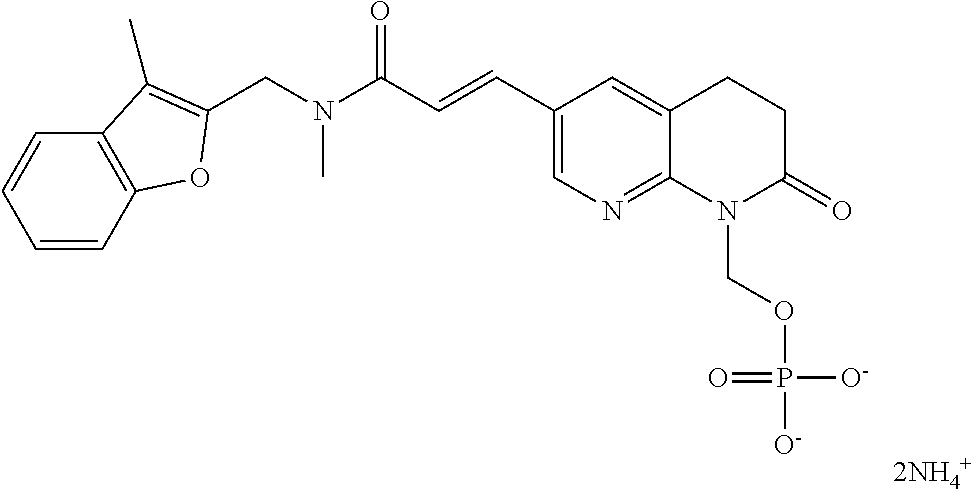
C1=CC2=C(C=C1)C(C)=C(CN(C(C=CC1=CN=C3C(=C1)CCC(=O)N3COP(=O)([O-])[O-])=O)C)O2
